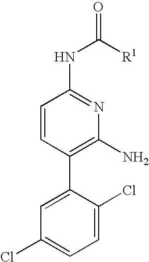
C1(C2=C(N)N=C(NC([R1])=O)C=C2)=CC(Cl)=CC=C1Cl
